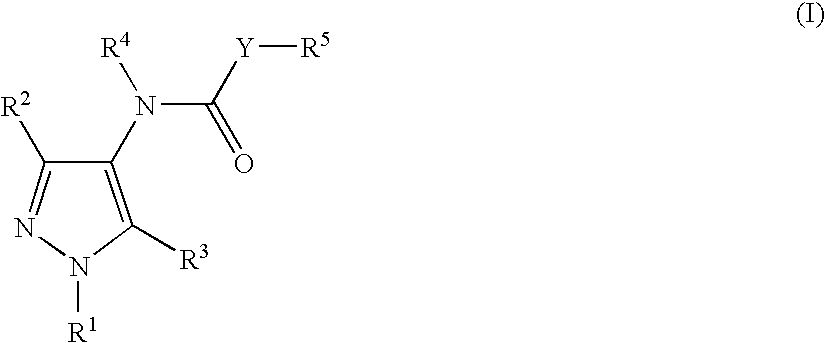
C1([R3])=C(N(C([Y][R5])=O)[R4])C([R2])=NN1[R1]
